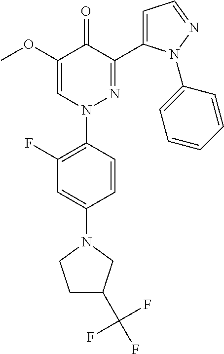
C1(F)=C(N2N=C(C3=CC=NN3C3=CC=CC=C3)C(=O)C(OC)=C2)C=CC(N2CCC(C(F)(F)F)C2)=C1
